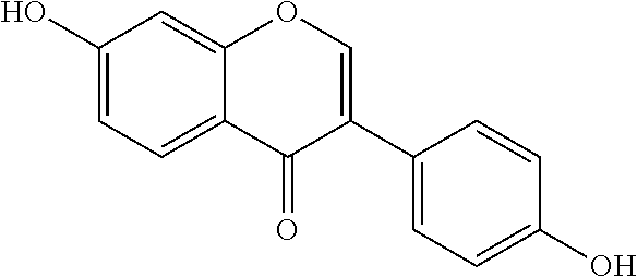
OC1=CC=C2C(=C1)OC=C(C1=CC=C(O)C=C1)C2=O
